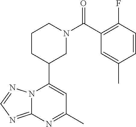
N12C(=NC=N1)N=C(C)C=C2C1CN(C(=O)C2=C(F)C=CC(C)=C2)CCC1
